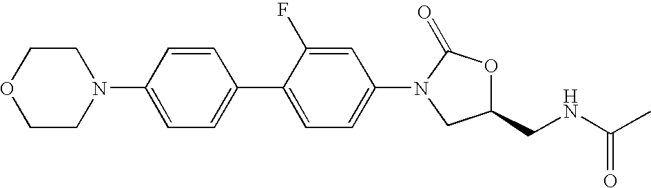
N1(C2=CC=C(C3=CC=C(N4C(=O)OC(CNC(C)=O)C4)C=C3F)C=C2)CCOCC1
